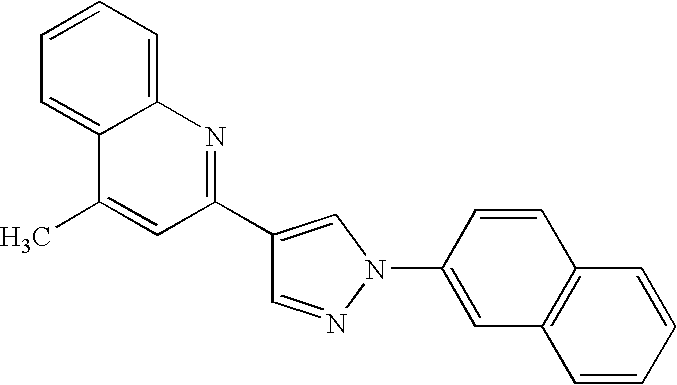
C1=NN(C2=CC3=C(C=C2)C=CC=C3)C=C1C1=NC2=CC=CC=C2C(C)=C1
